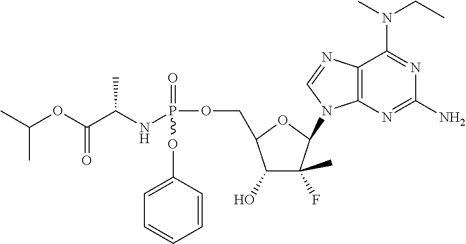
C12=C(N=C(N)N=C1N(CC)C)N(C1C(C)(F)C(O)C(COP(=O)(NC(C(OC(C)C)=O)C)OC3=CC=CC=C3)O1)C=N2
